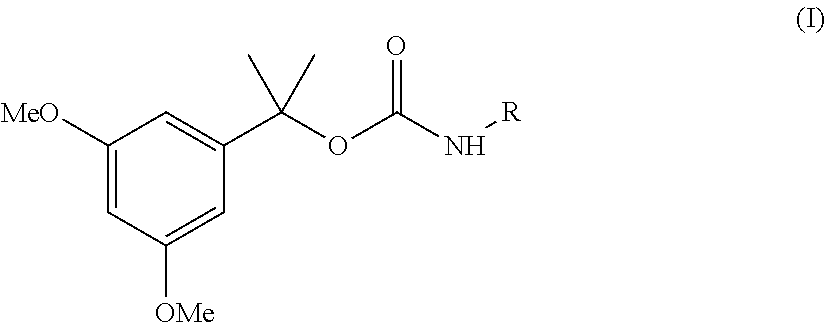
C1([MeO])=CC([OMe])=CC(C(OC(N[R])=O)(C)C)=C1
